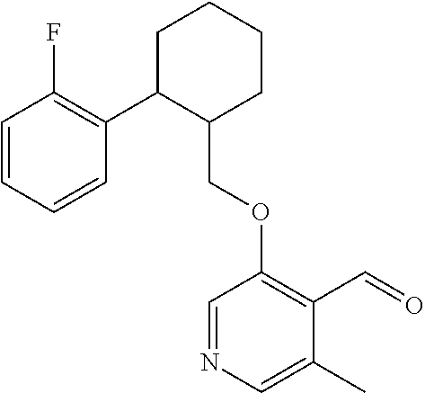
C1C(C2=C(F)C=CC=C2)C(COC2=C(C=O)C(C)=CN=C2)CCC1
